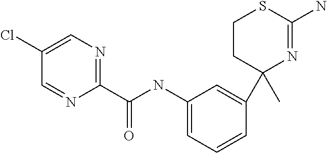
C1(NC(C2=NC=C(Cl)C=N2)=O)=CC=CC(C2(C)N=C(N)SCC2)=C1
